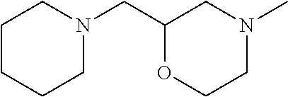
C1CCCN(CC2OCCN(C)C2)C1
